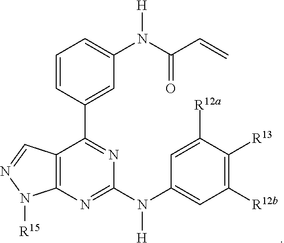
C1=CC(C2=NC(N(C3=CC([R12b])=C([R13])C([R12a])=C3)[H])=NC3=C2C=NN3[R15])=CC(N(C(C=C)=O)[H])=C1
